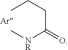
CCCC([NR]C)=O
